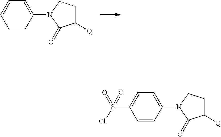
C1=CC(N2C(=O)C([Q])CC2)=CC=C1.C1=CC(N2C(=O)C([Q])CC2)=CC=C1S(Cl)(=O)=O
